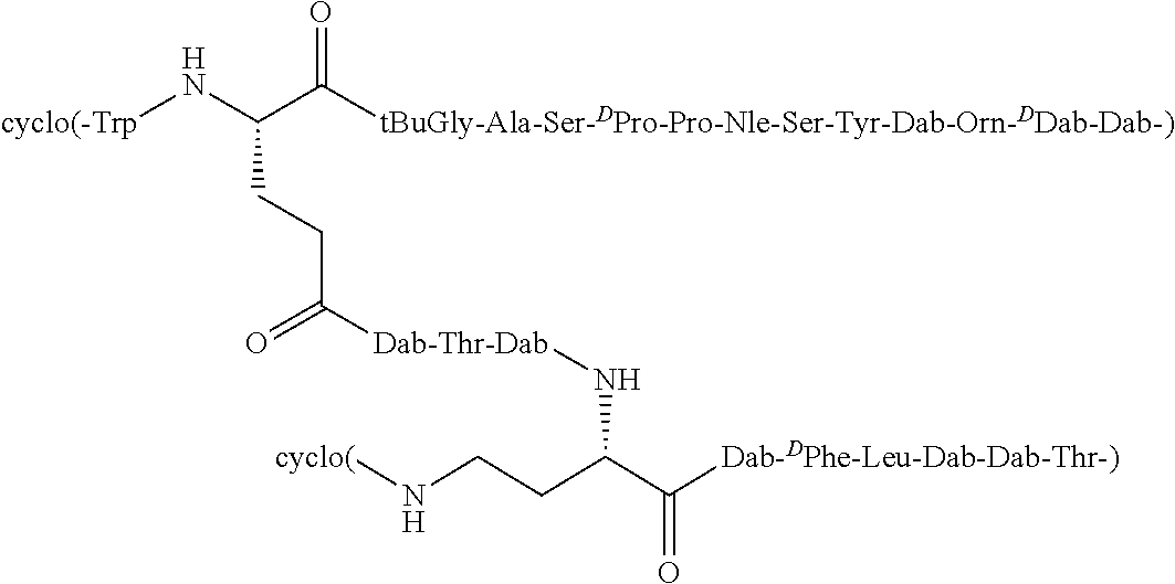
[cyclo(]NCCC(C([Dab-DPhe-Leu-Dab-Dab-Thr-)])=O)N[Dab-Thr-Dab]C(CCC(N[cyclo(-Trp])C([tBuGly-Ala-Ser-DPro-Pro-Nle-Ser-Tyr-Dab-Orn-DDab-Dab-)])=O)=O
